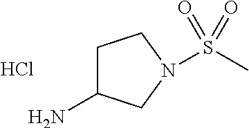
C1C(N)CN(S(C)(=O)=O)C1.Cl
